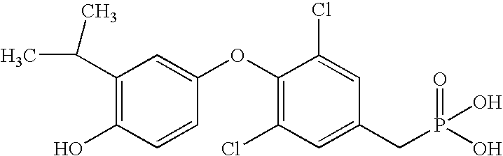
C1(C(C)C)=C(O)C=CC(OC2=C(Cl)C=C(CP(=O)(O)O)C=C2Cl)=C1
